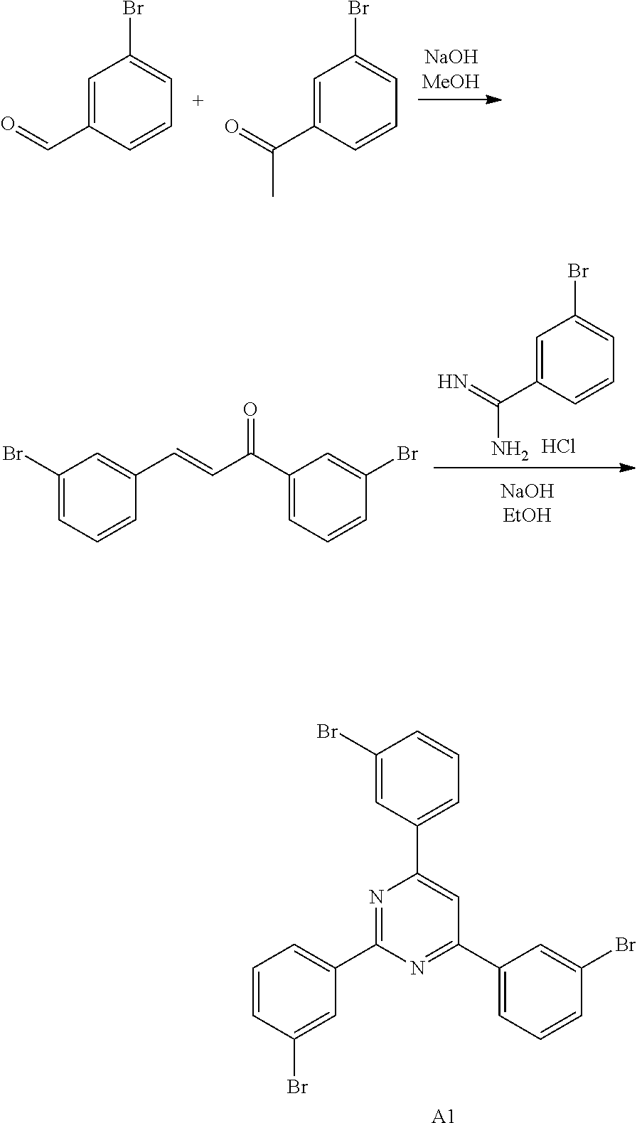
C1=CC(C=O)=CC(Br)=C1.C1=CC(C(=O)C)=CC(Br)=C1.C1=C(Br)C=CC=C1C1=NC(C2=CC=CC(Br)=C2)=NC(C2=CC=CC(Br)=C2)=C1.[A1].C1(C=CC(C2=CC=CC(Br)=C2)=O)=CC(Br)=CC=C1.C1=CC(C(=N)N)=CC(Br)=C1.Cl
